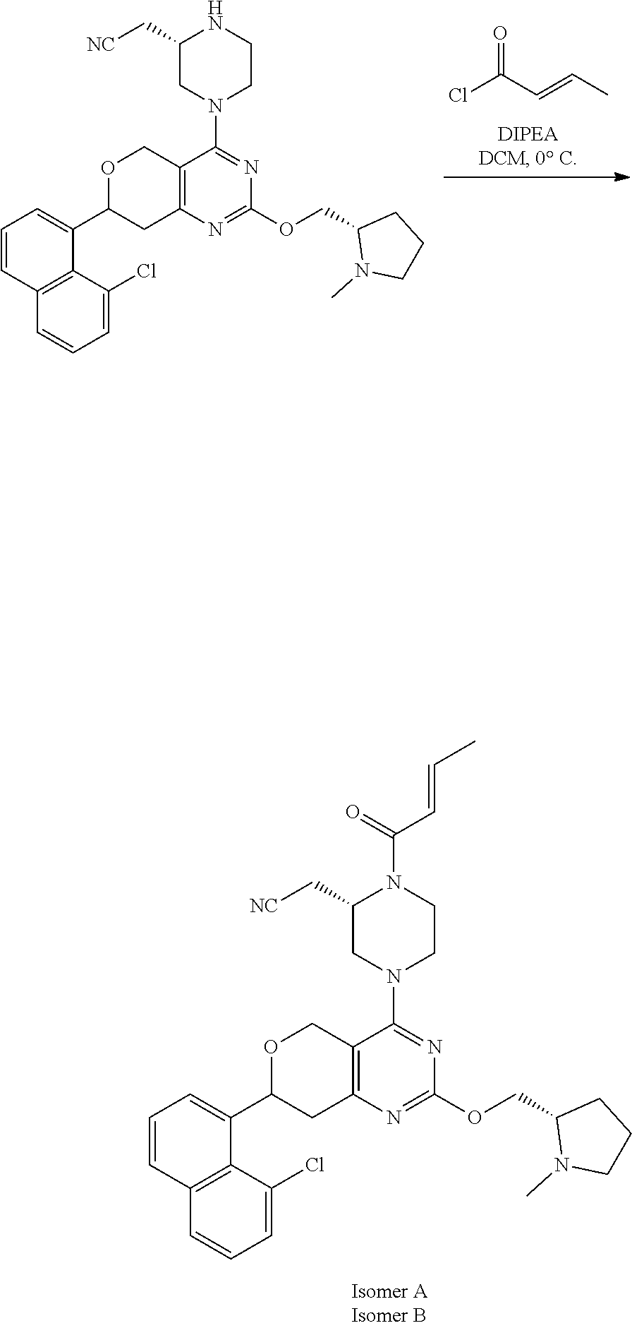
C1(COC2=NC3=C(COC(C4=CC=CC5=C4C(Cl)=CC=C5)C3)C(N3CC(C[NC])NCC3)=N2)CCCN1C.CC=CC(Cl)=O.N1=C(OCC2CCCN2C)N=C(N2CC(C[NC])N(C(C=CC)=O)CC2)C2=C1CC(C1=CC=CC3=C1C(Cl)=CC=C3)OC2
